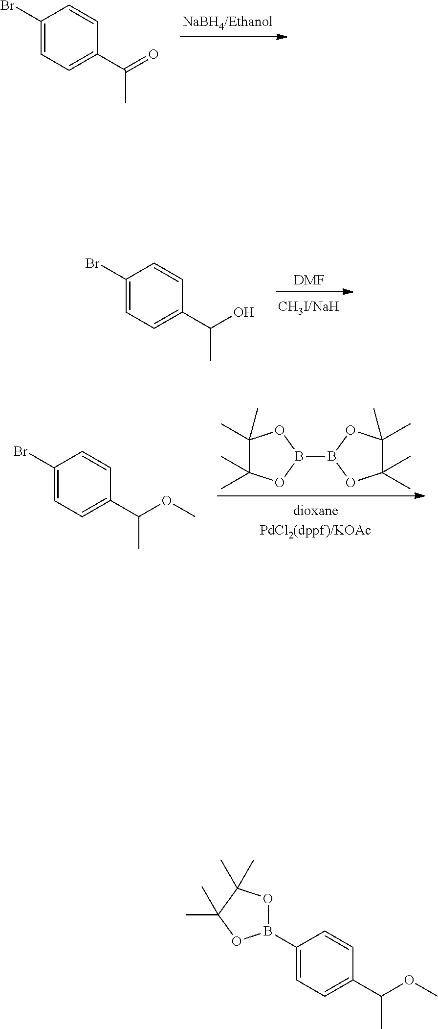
C1(Br)=CC=C(C(=O)C)C=C1.C1(Br)=CC=C(C(C)O)C=C1.[CH3I/NaH].[DMF].C1(Br)=CC=C(C(C)OC)C=C1.C1(C)(C)C(C)(C)OB(B2OC(C)(C)C(C)(C)O2)O1.C1(B2OC(C)(C)C(C)(C)O2)=CC=C(C(C)OC)C=C1
